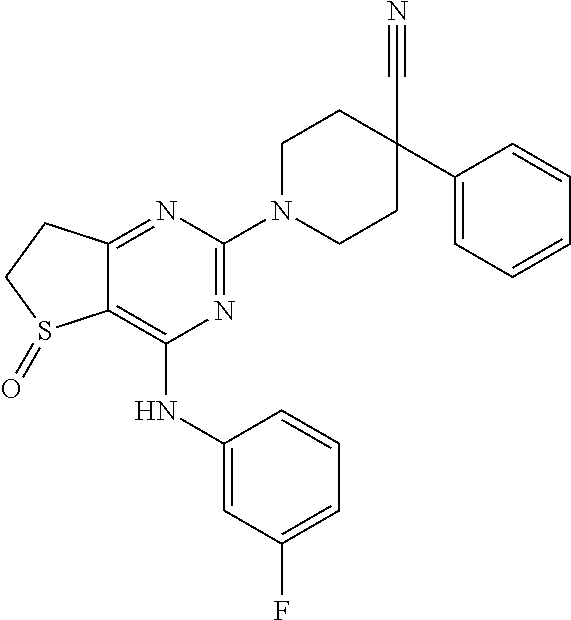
C1CN(C2=NC(NC3=CC(F)=CC=C3)=C3C(=N2)CCS3=O)CCC1(C1=CC=CC=C1)C#N
